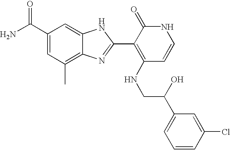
C(C1=CC(C)=C2C(=C1)NC(C1=C(NCC(O)C3=CC=CC(Cl)=C3)C=CNC1=O)=N2)(N)=O
